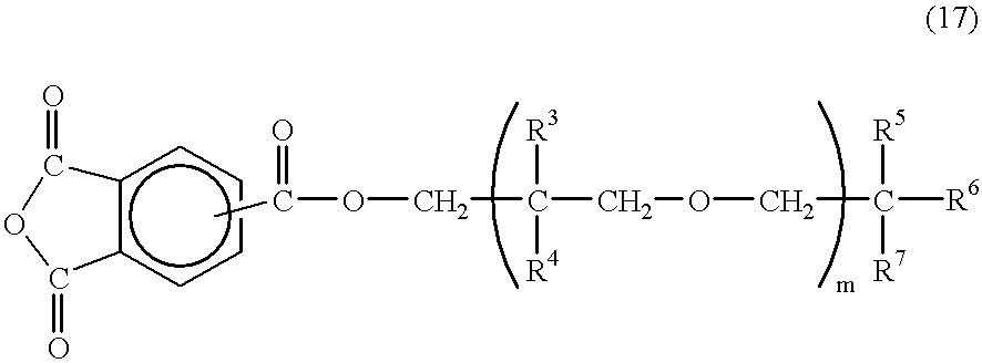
C(C(COCC([R6])([R7])[R5])([R3])[R4])OC(C)=O.c12c(cccc1)C(=O)OC2=O
